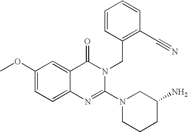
C12=CC=C(OC)C=C1C(=O)N(CC1=C(C#N)C=CC=C1)C(N1CCCC(N)C1)=N2
